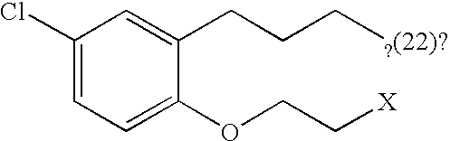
C1(Cl)=CC=C(OCC[X])C(CCC[?(22)?])=C1
